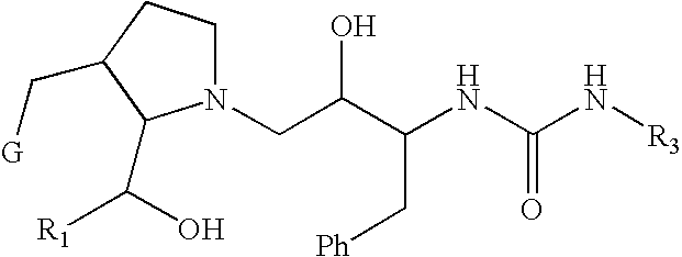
N1(CC(C(NC(N[R3])=O)C[Ph])O)CCC(C[G])C1C(O)[R1]
